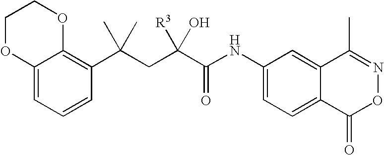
C12=CC=CC(C(CC(C(NC3=CC=C4C(=C3)C(C)=NOC4=O)=O)([R3])O)(C)C)=C1OCCO2
